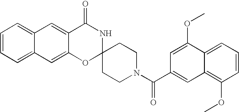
C12=CC=CC=C1C=C1C(=C2)C(=O)NC2(O1)CCN(C(C1=CC3=C(OC)C=CC=C3C(OC)=C1)=O)CC2
